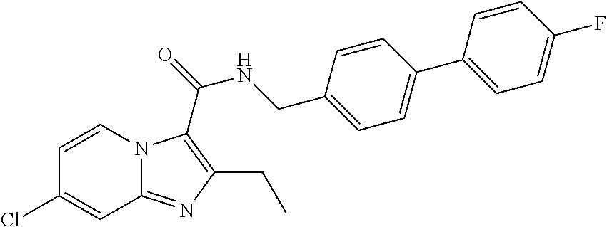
C1=CN2C(=NC(CC)=C2C(=O)NCC2=CC=C(C3=CC=C(F)C=C3)C=C2)C=C1Cl
